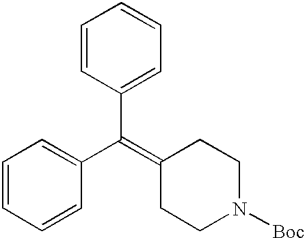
C1=CC=CC(C(=C2CCN([Boc])CC2)C2=CC=CC=C2)=C1
